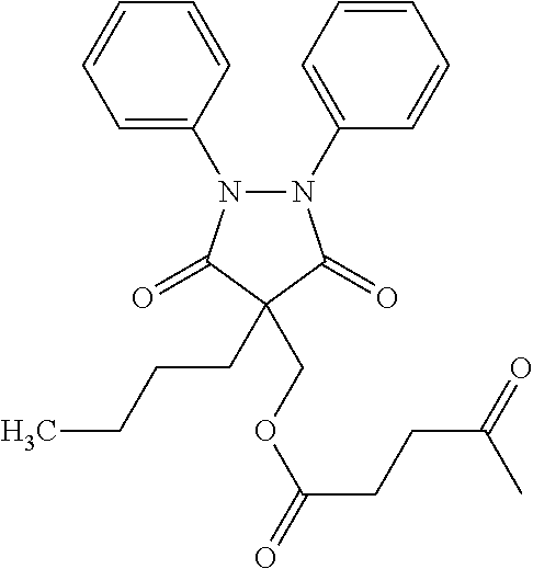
C1=C(N2C(=O)C(CCCC)(COC(CCC(=O)C)=O)C(=O)N2C2=CC=CC=C2)C=CC=C1
